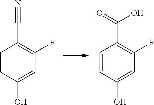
C1=CC(O)=CC(F)=C1C#N.C1=CC(O)=CC(F)=C1C(=O)O
